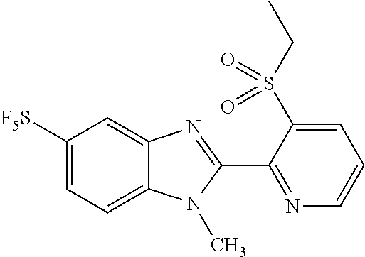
C1([F5S])=CC=C2C(=C1)N=C(C1=NC=CC=C1S(CC)(=O)=O)N2C
